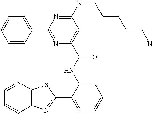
C1=NC2=C(C=C1)N=C(C1=CC=CC=C1NC(=O)C1=CC(NCCCCCN)=NC(C3=CC=CC=C3)=N1)S2
